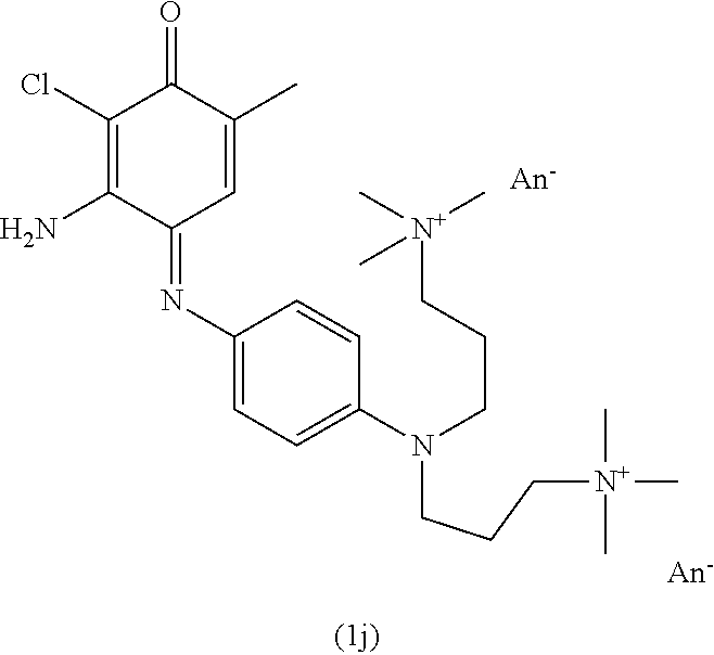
C1(Cl)=C(N)C(=NC2=CC=C(N(CCC[N+](C)(C)C)CCC[N+](C)(C)C)C=C2)C=C(C)C1=O
